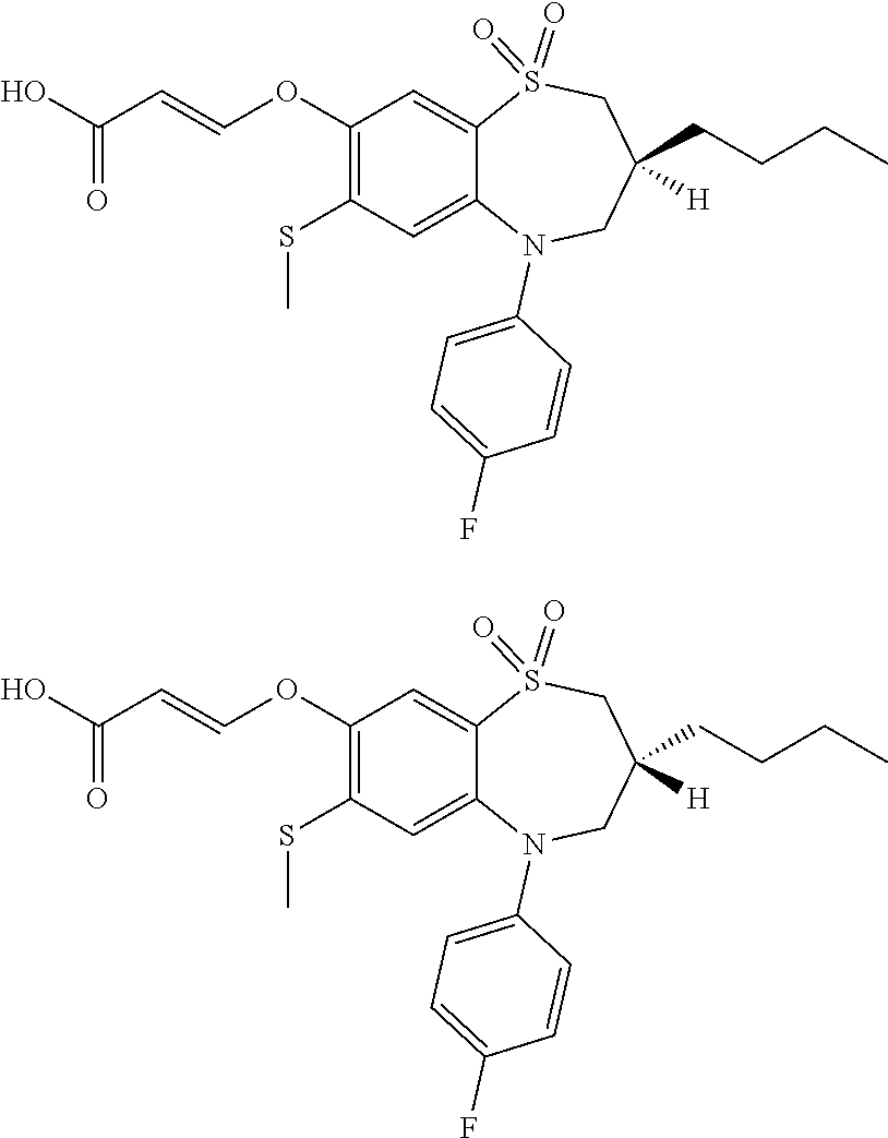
C1C(CCCC)([H])CN(C2=CC=C(F)C=C2)C2=CC(SC)=C(OC=CC(O)=O)C=C2S1(=O)=O.C1C(CCCC)([H])CN(C2=CC=C(F)C=C2)C2=CC(SC)=C(OC=CC(O)=O)C=C2S1(=O)=O
